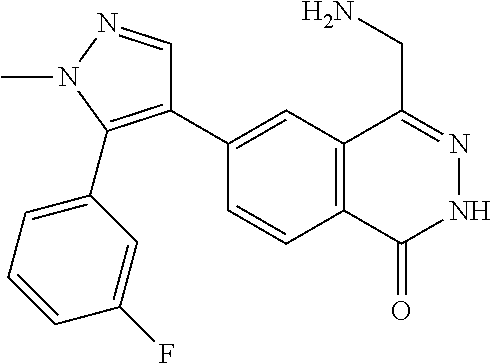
C1(C2=C(C3=CC=CC(F)=C3)N(C)N=C2)=CC2=C(C=C1)C(=O)NN=C2CN
